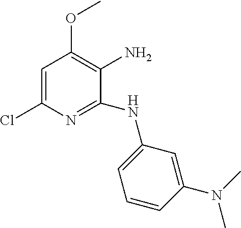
C1=C(Cl)N=C(NC2=CC=CC(N(C)C)=C2)C(N)=C1OC
